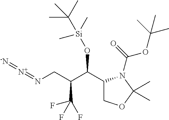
C1(C(C(CN=[N+]=[-N])C(F)(F)F)O[Si](C)(C(C)(C)C)C)COC(C)(C)N1C(=O)OC(C)(C)C
